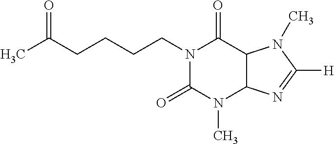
CC(CCCCN1C(=O)N(C)C2C(C1=O)N(C)C([H])=N2)=O
